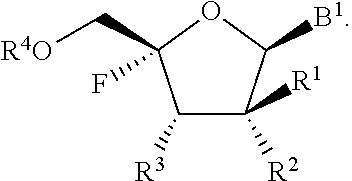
C1([R3])C([R2])([R1])C([B1])OC1(F)C[R4O]
